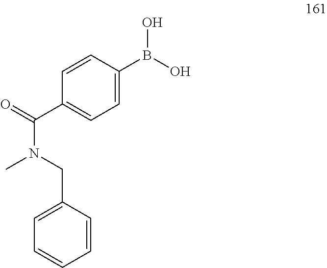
N(C(=O)C1=CC=C(B(O)O)C=C1)(CC1=CC=CC=C1)C
